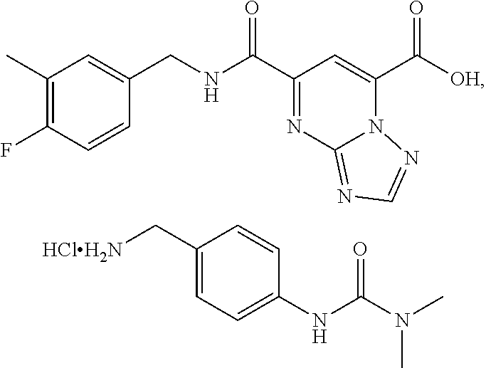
C1(C)=C(F)C=CC(CNC(C2=NC3=NC=NN3C(C([OH])=O)=C2)=O)=C1.C1(C[HClH2N])=CC=C(NC(N(C)C)=O)C=C1
